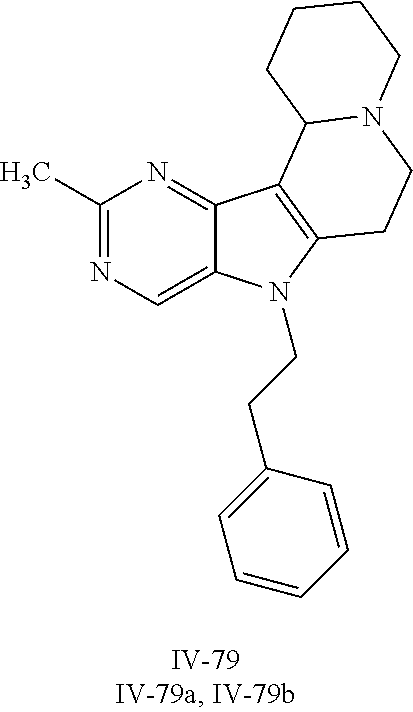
C1(C)=NC=C2C(=N1)C1=C(N2CCC2=CC=CC=C2)CCN2C1CCCC2
